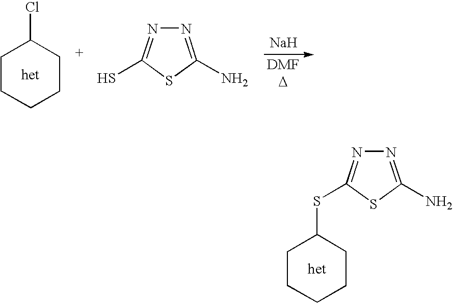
C1CCCCC1Cl.[het].N1=C(N)SC(S)=N1.[Na].[het].C1CCCCC1SC1=NN=C(N)S1
